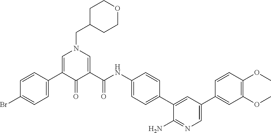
C1=C(C2=CC=C(Br)C=C2)C(=O)C(C(NC2=CC=C(C3=CC(C4=CC(OC)=C(OC)C=C4)=CN=C3N)C=C2)=O)=CN1CC1CCOCC1
